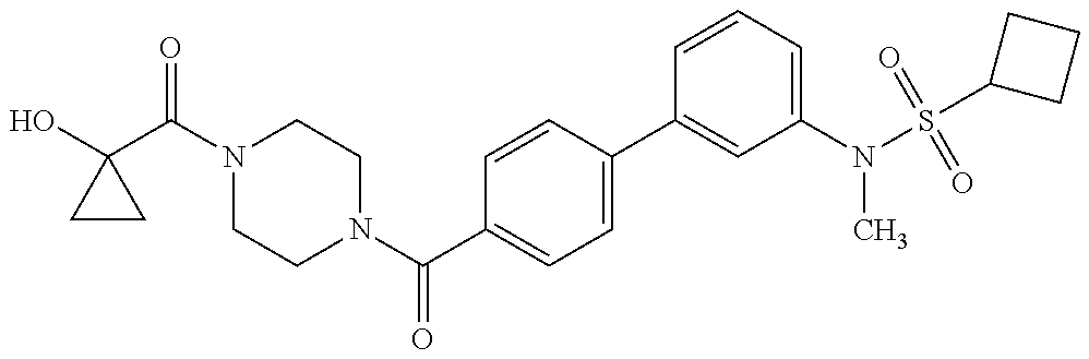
OC1(C(N2CCN(C(C3=CC=C(C4=CC(N(S(C5CCC5)(=O)=O)C)=CC=C4)C=C3)=O)CC2)=O)CC1
